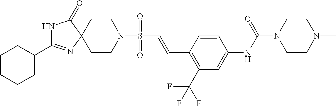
C1CN(S(C=CC2=C(C(F)(F)F)C=C(NC(N3CCN(C)CC3)=O)C=C2)(=O)=O)CCC12N=C(C1CCCCC1)NC2=O
